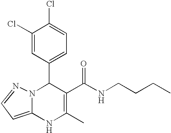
C1(C2N3C(=CC=N3)NC(C)=C2C(=O)NCCCC)=CC=C(Cl)C(Cl)=C1
